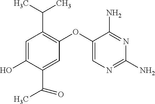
C1=C(O)C(C(C)=O)=CC(OC2=CN=C(N)N=C2N)=C1C(C)C
